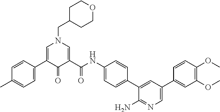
C1C(CN2C=C(C3=CC=C(C)C=C3)C(=O)C(C(NC3=CC=C(C4=CC(C5=CC(OC)=C(OC)C=C5)=CN=C4N)C=C3)=O)=C2)CCOC1
